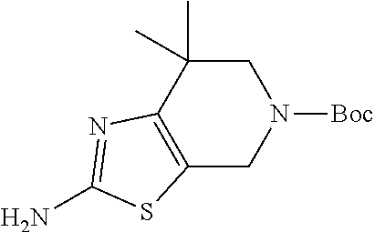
C12=C(C(C)(C)CN([Boc])C1)N=C(N)S2
